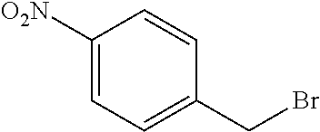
C1([O2N])=CC=C(CBr)C=C1
